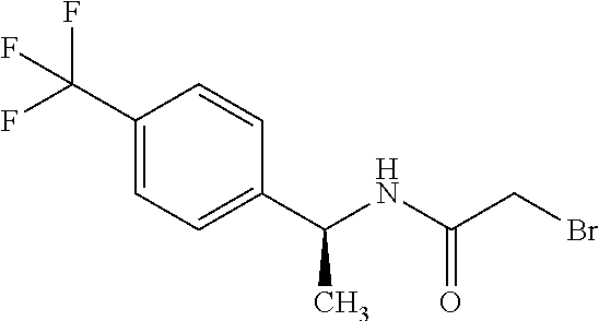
C1(C(F)(F)F)=CC=C(C(NC(CBr)=O)C)C=C1
